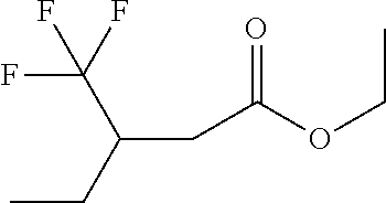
C(C(OCC)=O)C(CC)C(F)(F)F
